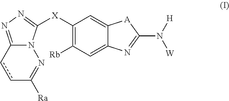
C1([X]C2=NN=C3N2N=C([Ra])cc3)=C([Rb])C=C2C(=C1)[A]C(N([H])[W])=N2
